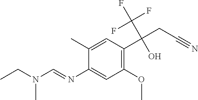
C1(N=CN(CC)C)=CC(OC)=C(C(CC#N)(C(F)(F)F)O)C=C1C
